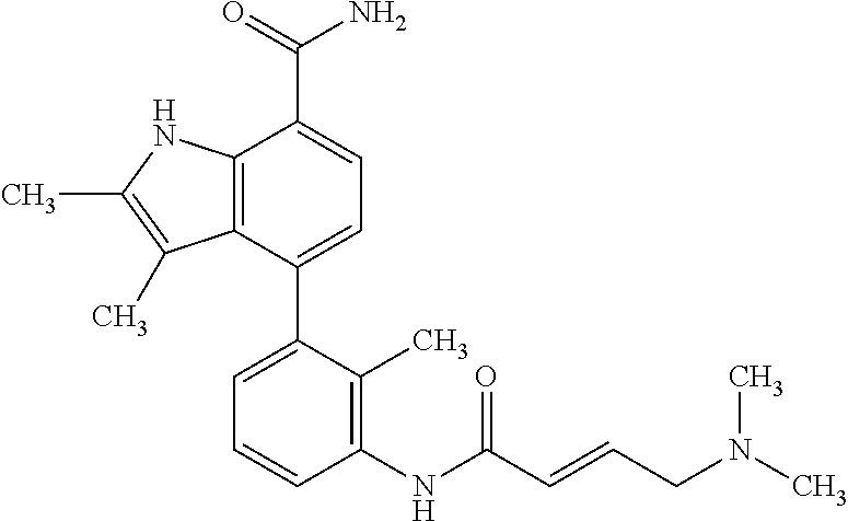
C12=C(C(C3=CC=CC(NC(C=CCN(C)C)=O)=C3C)=CC=C1C(=O)N)C(C)=C(C)N2
